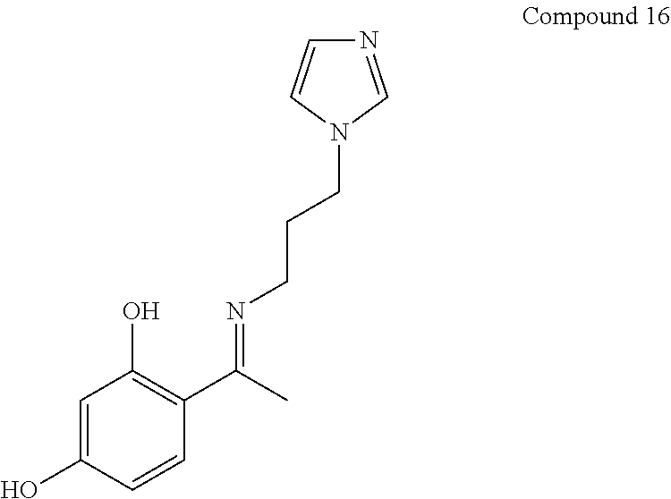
C1=C(O)C=CC(C(C)=NCCCN2C=NC=C2)=C1O
